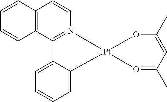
C12=C(C3=N(C=C1)[Pt]1(O=C(C)C=C(C)O1)C1=CC=CC=C31)C=CC=C2
